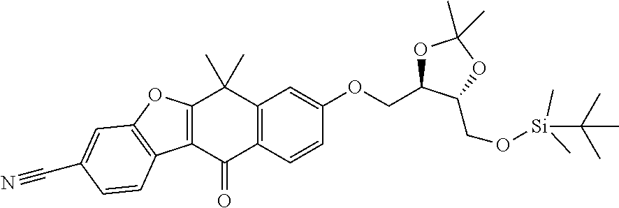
C12=C(C=CC(OCC3OC(C)(C)OC3CO[Si](C(C)(C)C)(C)C)=C1)C(=O)C1=C(C2(C)C)OC2=C1C=CC(C#N)=C2
